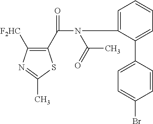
N1=C(C)SC(C(N(C(C)=O)C2=CC=CC=C2C2=CC=C(Br)C=C2)=O)=C1[F2HC]
